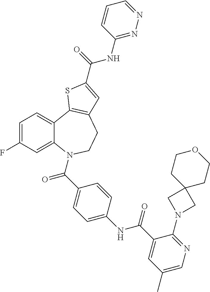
C1=C(F)C=C2C(=C1)C1=C(CCN2C(=O)C2=CC=C(NC(=O)C3=CC(C)=CN=C3N3CC4(C3)CCOCC4)C=C2)C=C(C(=O)NC2=NN=CC=C2)S1
